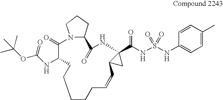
C1CCC=CC2CC2(C(NS(=O)(=O)NC2=CC=C(C)C=C2)=O)NC(=O)C2CCCN2C(=O)C(NC(OC(C)(C)C)=O)CC1
